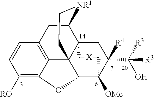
C1([RO])=C2C3=C(C=C1)CC1C45C3(C(C([OMe])(C([R4])(C([R3])([R3])O)C4)C[X]C5)O2)CC[NR1]1
